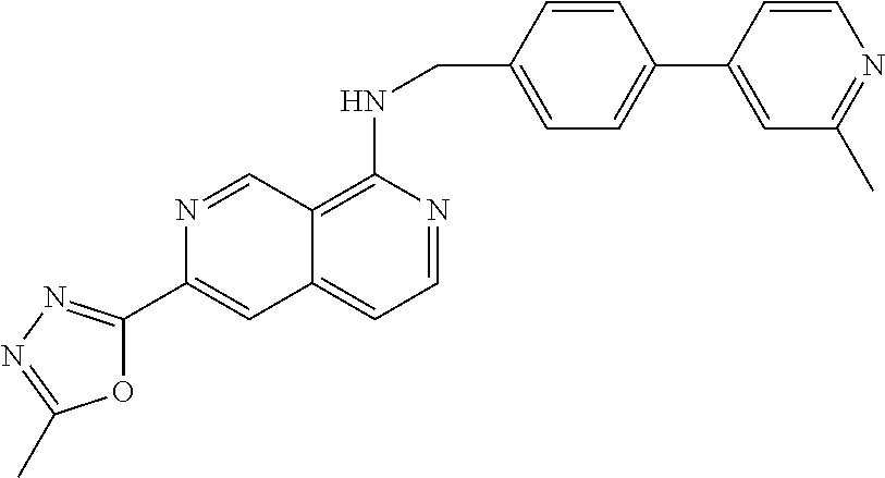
C1=CC(CNC2=C3C(=CC=N2)C=C(C2=NN=C(C)O2)N=C3)=CC=C1C1=CC(C)=NC=C1
